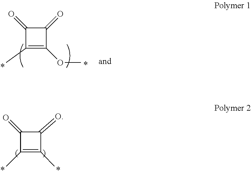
C1(=O)C(=O)C(OC)=C1C.C1(=O)C(=O)C(C)=C1C
